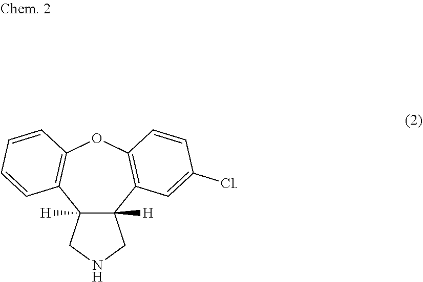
C12([H])C([H])(C3=C(OC4=C1C=CC=C4)C=CC(Cl)=C3)CNC2
